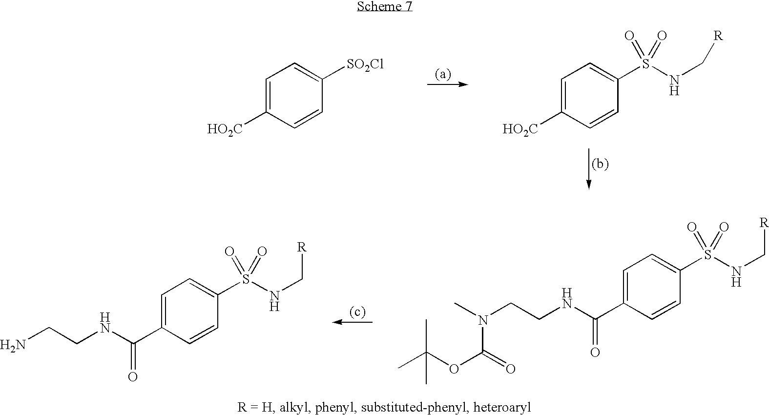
C1=C([HO2C])C=CC([SO2Cl])=C1.C1=C([HO2C])C=CC(S(NC[R])(=O)=O)=C1.C1=C(C(NCCN(C)C(=O)OC(C)(C)C)=O)C=CC(S(NC[R])(=O)=O)=C1.C1=C(C(NCCN)=O)C=CC(S(NC[R])(=O)=O)=C1
